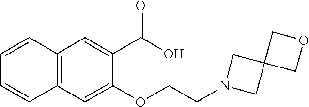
C1=CC2=C(C=C1)C=C(OCCN1CC3(C1)COC3)C(C(=O)O)=C2
